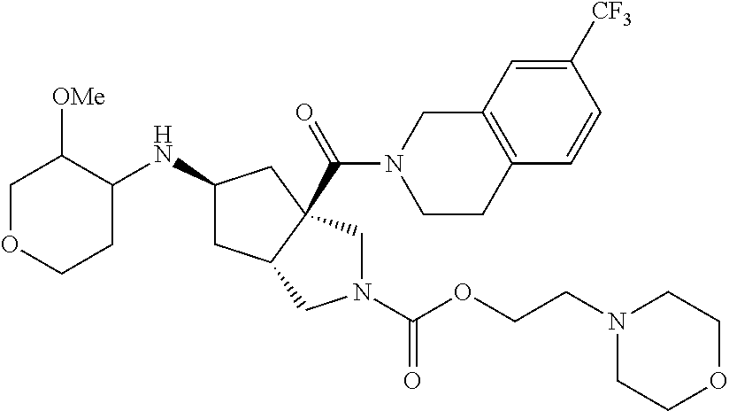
C1OCCC(NC2CC3C(C(=O)N4CCC5=C(C4)C=C([CF3])C=C5)(C2)CN(C(OCCN2CCOCC2)=O)C3)C1[OMe]
